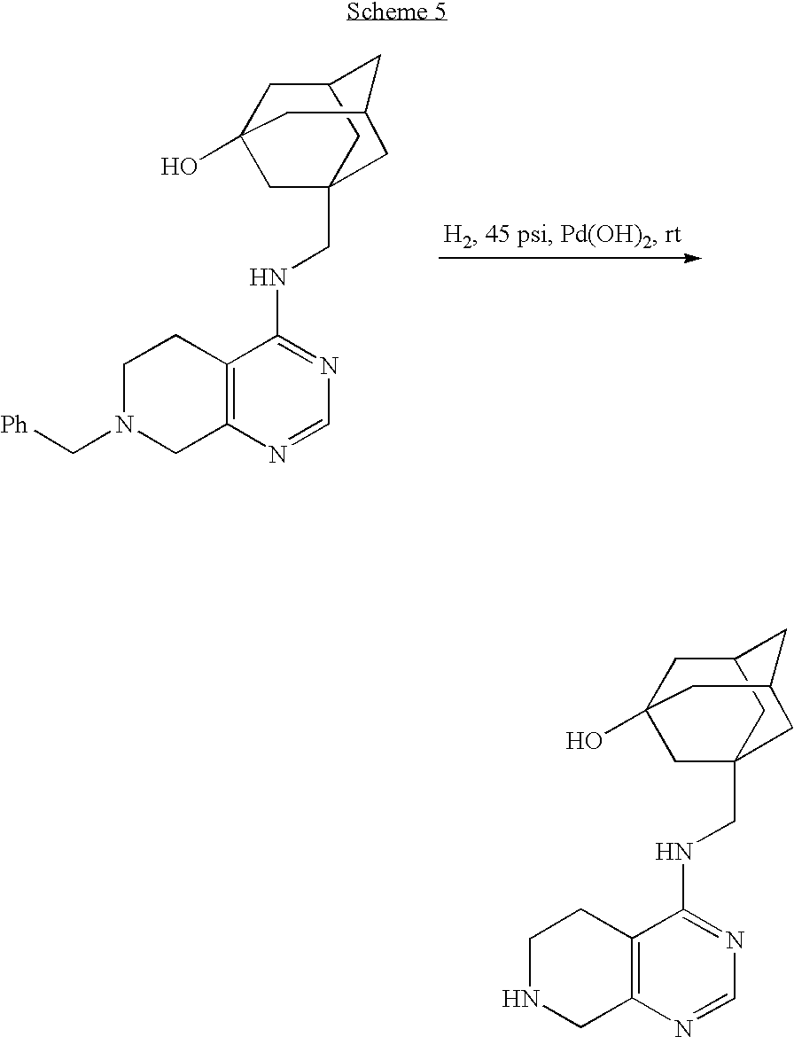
C1N(C[Ph])CC2=C(C1)C(NCC13CC4(O)CC(C1)CC(C3)C4)=NC=N2.C1NCC2=C(C1)C(NCC13CC4(O)CC(C1)CC(C3)C4)=NC=N2
